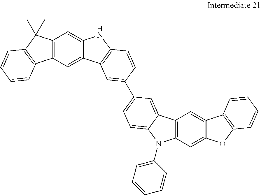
C12=C(C=C3C(=C1)NC1=C3C=C(C3=CC=C4C(=C3)C3=C(C=C5C(=C3)C3=C(O5)C=CC=C3)N4C3=CC=CC=C3)C=C1)C1=C(C=CC=C1)C2(C)C
